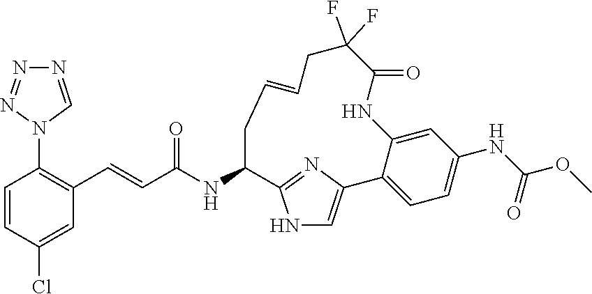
C1=CC(Cl)=CC(C=CC(NC2CC=CCC(F)(F)C(=O)NC3=CC(NC(OC)=O)=CC=C3C3=CNC2=N3)=O)=C1N1C=NN=N1
